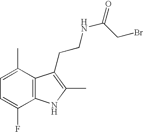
C1=C(C)C2=C(C(F)=C1)NC(C)=C2CCNC(CBr)=O
